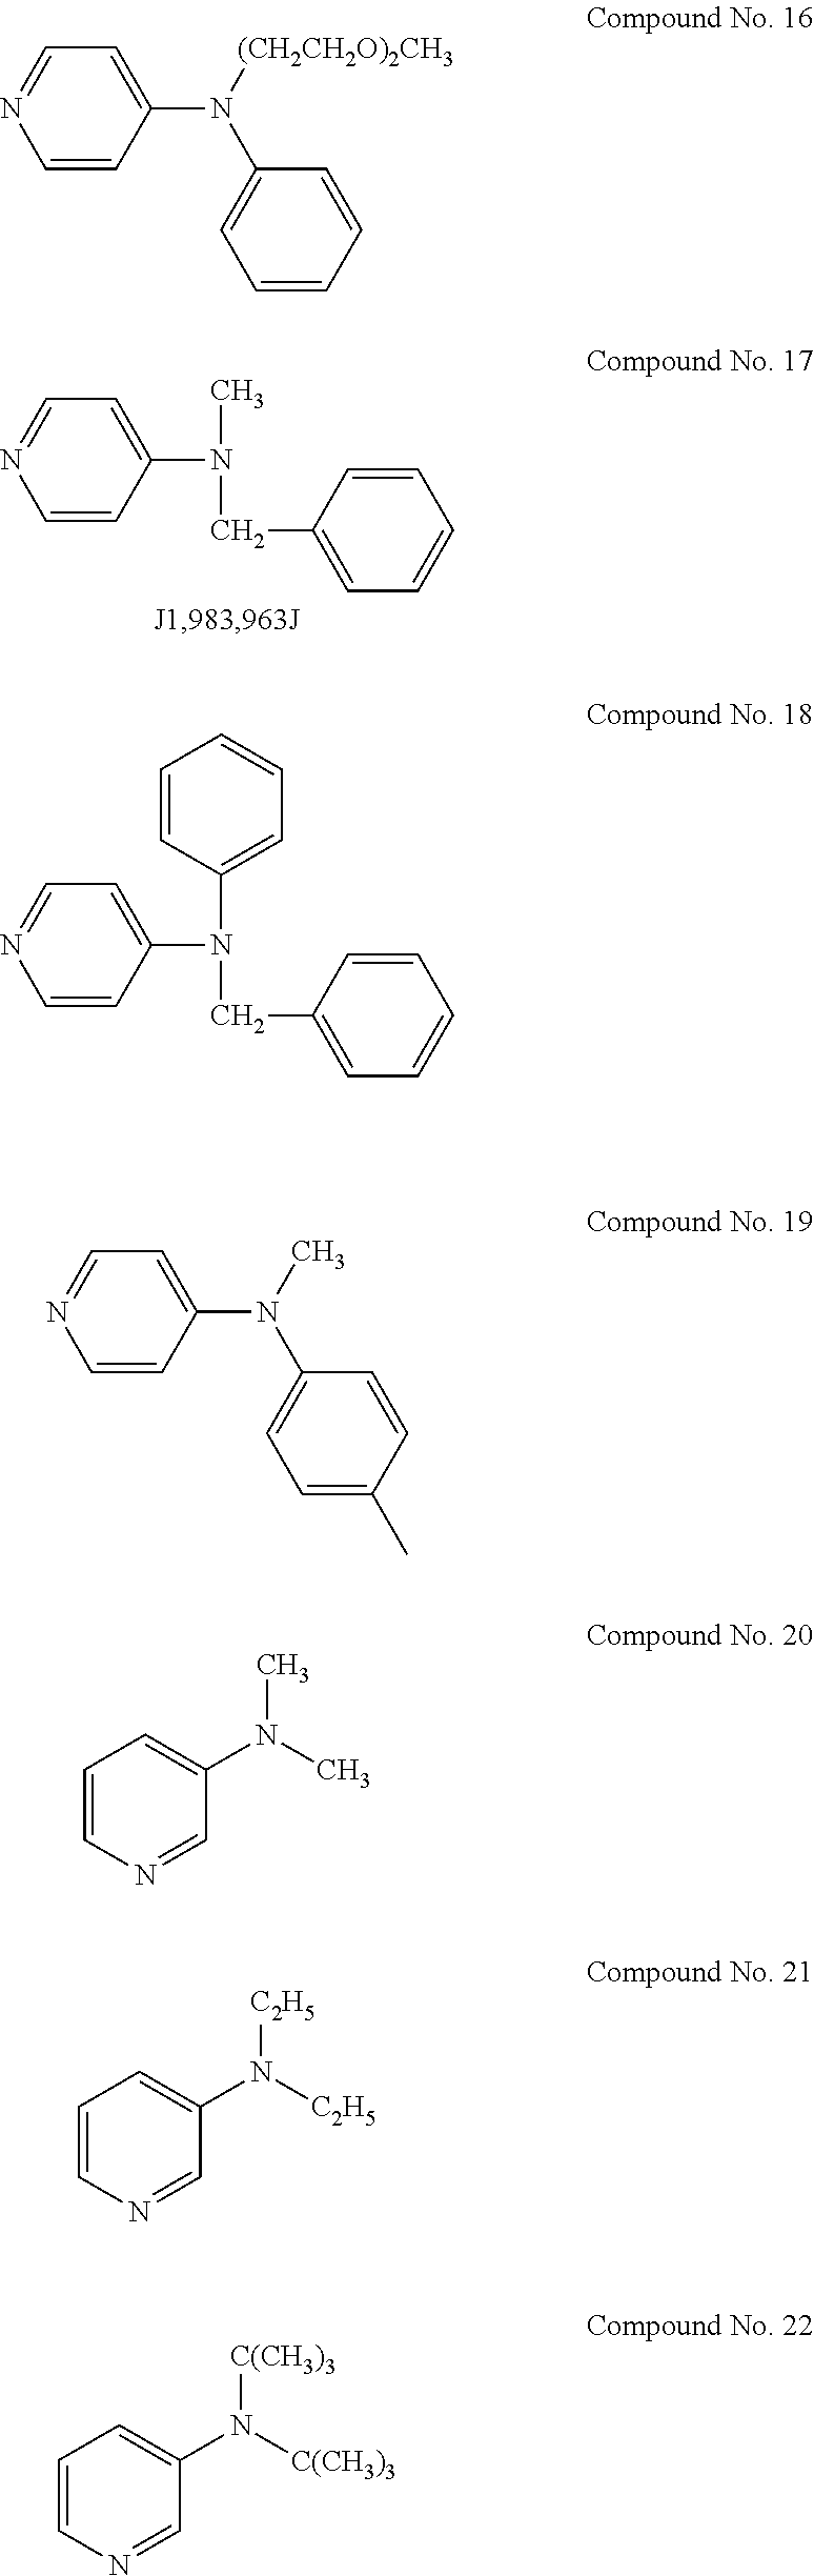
C1=CC(N([(CH2CH2O)2CH3])C2=CC=CC=C2)=CC=N1.C1=CC(N(C2=CC=CC=C2)CC2=CC=CC=C2)=CC=N1.C1=CC(N(C)C2=CC=C(C)C=C2)=CC=N1.C1=CC(N(C)CC2=CC=CC=C2)=CC=N1.C1=CN=CC(N(C)C)=C1.C1=CN=CC(N([C2H5])[C2H5])=C1.C1=CN=CC(N([C(CH3)3])[C(CH3)3])=C1
